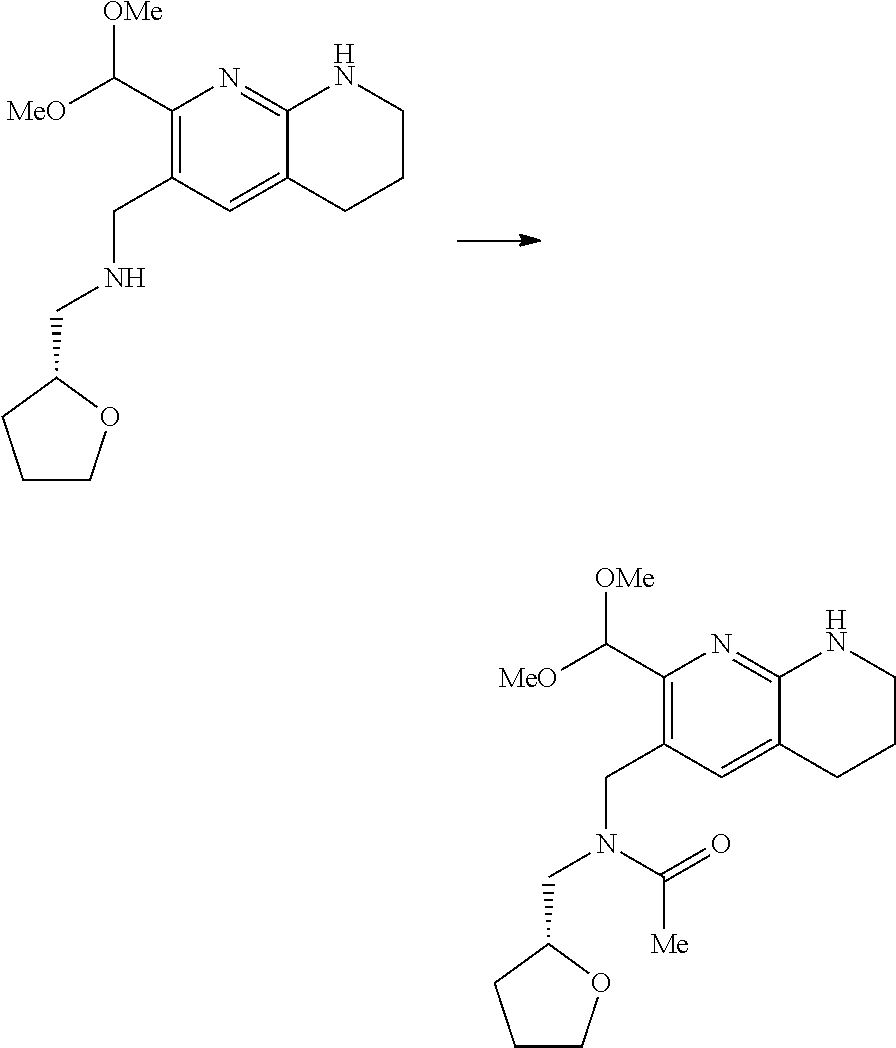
C1(C([MeO])[OMe])=C(CNCC2CCCO2)C=C2C(=N1)NCCC2.C1(C([MeO])[OMe])=C(CN(CC2CCCO2)C(=O)[Me])C=C2C(=N1)NCCC2
